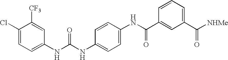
C1(Cl)=CC=C(NC(=O)NC2=CC=C(NC(C3=CC(C([NHMe])=O)=CC=C3)=O)C=C2)C=C1[CF3]
